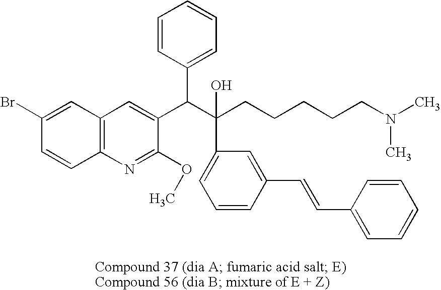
C12=C(N=C(OC)C(C(C(CCCCCN(C)C)(C3=CC=CC(C=CC4=CC=CC=C4)=C3)O)C3=CC=CC=C3)=C1)C=CC(Br)=C2
